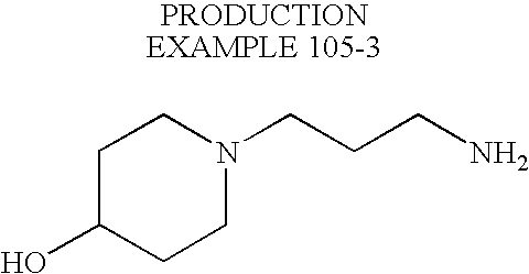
C1C(O)CCN(CCCN)C1
